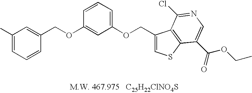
O(C1=CC(OCC2=CSC3=C2C(Cl)=NC=C3C(=O)OCC)=CC=C1)CC1=CC(C)=CC=C1
